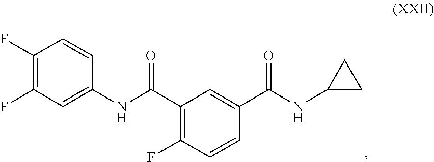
C1(C(NC2=CC(F)=C(F)C=C2)=O)=C(F)C=CC(C(NC2CC2)=O)=C1
